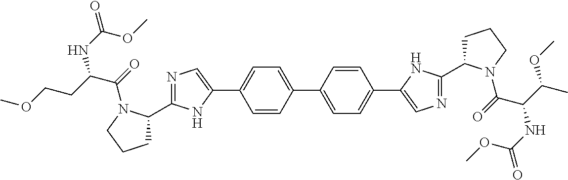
C1=CC(C2=CC=C(C3=CN=C(C4CCCN4C(C(C(C)OC)NC(=O)OC)=O)N3)C=C2)=CC=C1C1=CN=C(C2CCCN2C(C(CCOC)NC(=O)OC)=O)N1
